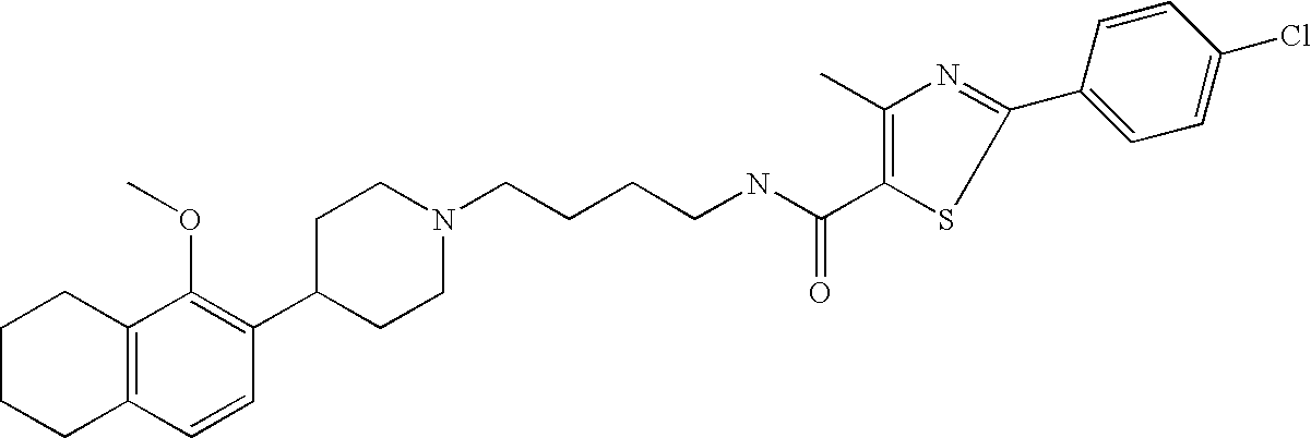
C1(C2=C(OC)C3=C(C=C2)CCCC3)CCN(CCCCNC(=O)C2=C(C)N=C(C3=CC=C(Cl)C=C3)S2)CC1
